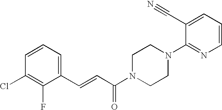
C1=CC=C(C=CC(N2CCN(C3=NC=CC=C3C#N)CC2)=O)C(F)=C1Cl
